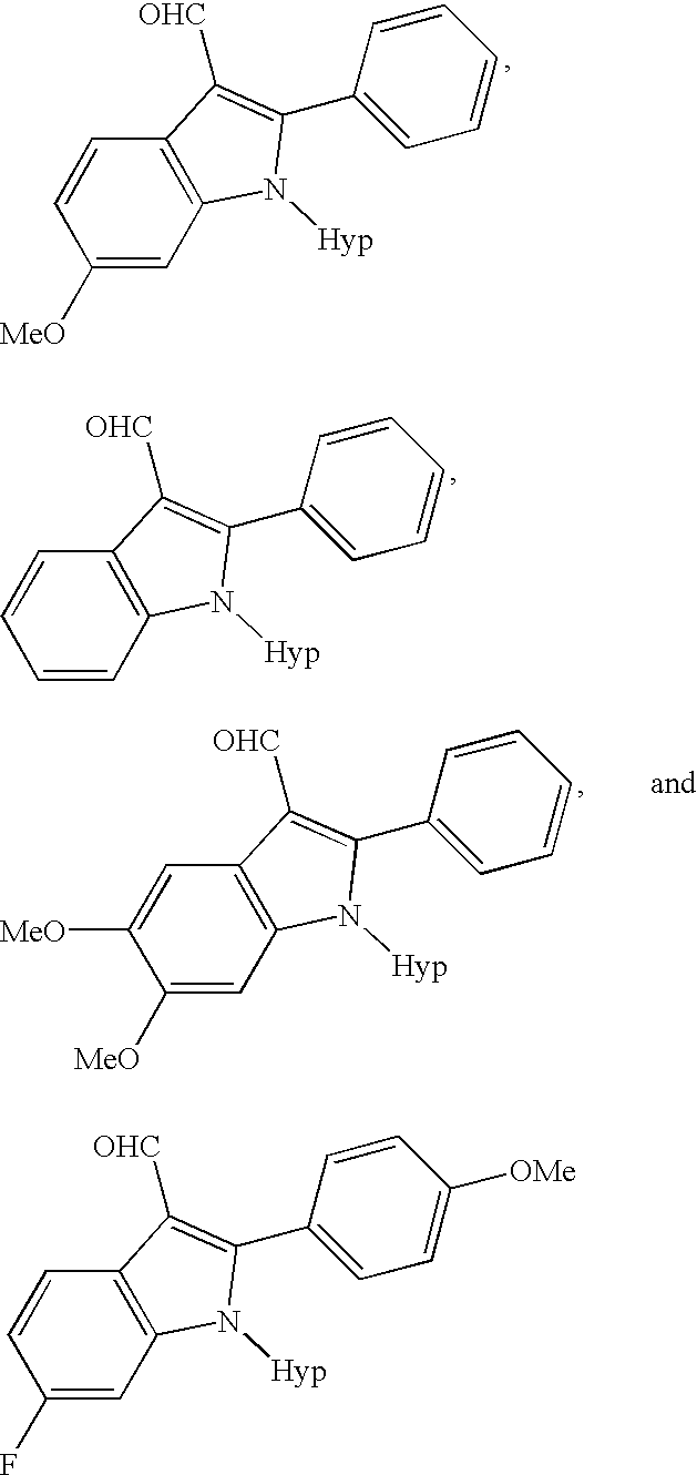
C1([MeO])=CC2=C(C=C1)C([OHC])=C(C1=CC=CC=C1)N2[Hyp].C1=CC2=C(C=C1)C([OHC])=C(C1=CC=CC=C1)N2[Hyp].C1(F)=CC2=C(C=C1)C([OHC])=C(C1=CC=C([OMe])C=C1)N2[Hyp].C1([MeO])=CC2=C(C=C1[MeO])C([OHC])=C(C1=CC=CC=C1)N2[Hyp]
